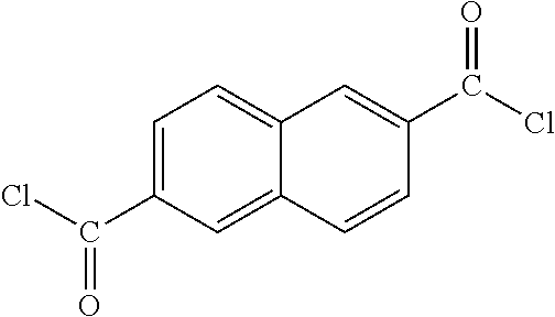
C12=CC=C(C(Cl)=O)C=C1C=CC(C(Cl)=O)=C2
